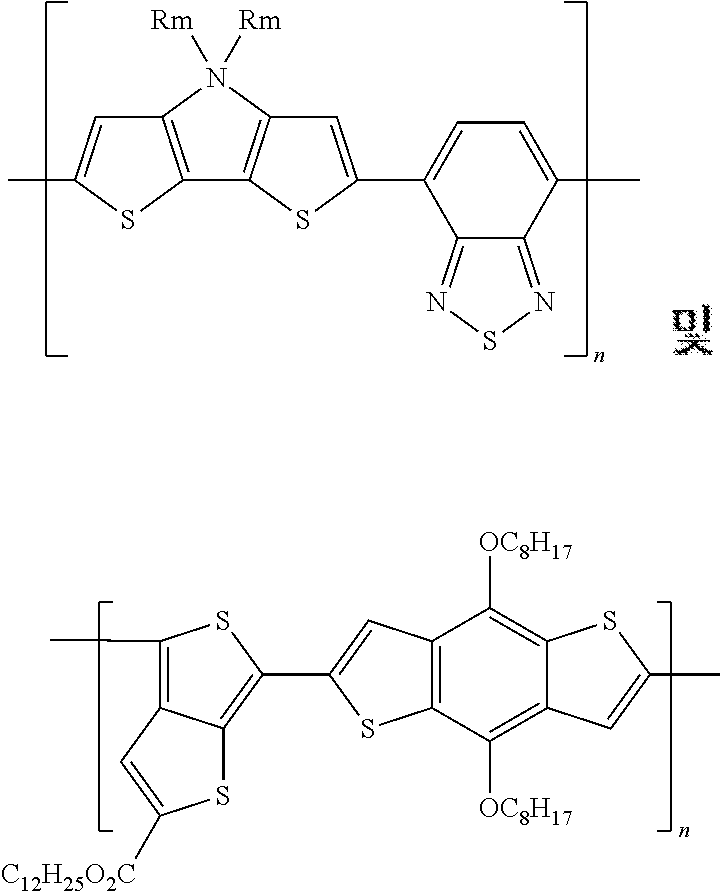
C1(C)=C2C(=C(C3=CC4=C(C([OC8H17])=C5C(=C4[OC8H17])SC(C)=C5)S3)S1)SC([C12H25O2C])=C2.C12=C(SC(C)=C1)C1=C(N2([Rm])[Rm])C=C(C2=CC=C(C)C3=NSN=C23)S1
